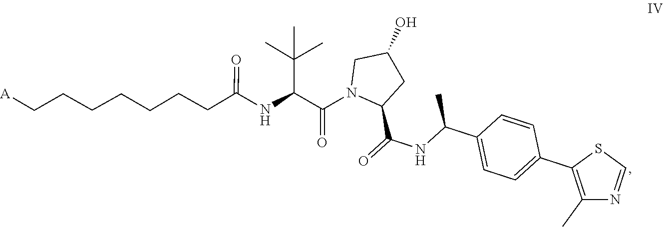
C(CCCC(=O)NC(C(=O)N1C(C(=O)NC(C2=CC=C(C3=C(C)N=CS3)C=C2)C)CC(O)C1)C(C)(C)C)CCC[A]
